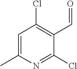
C1=C(C)N=C(Cl)C(C=O)=C1Cl
